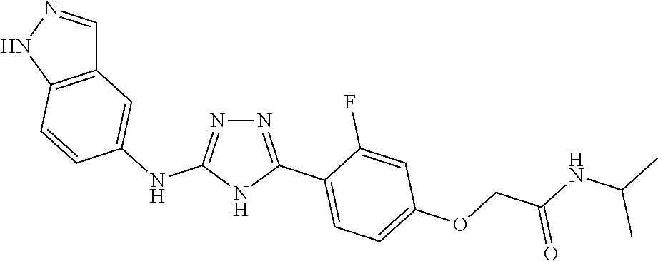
N1=C(C2=CC=C(OCC(NC(C)C)=O)C=C2F)NC(NC2=CC3=C(NN=C3)C=C2)=N1
